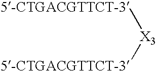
[5-CTGACGTTCT-3][X3][5-CTGACGTTCT-3]
